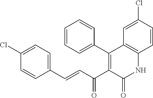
C1=CC=C(C2=C(C(C=CC3=CC=C(Cl)C=C3)=O)C(=O)NC3=C2C=C(Cl)C=C3)C=C1
